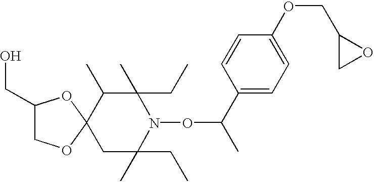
C1C(CC)(C)N(OC(C2=CC=C(OCC3CO3)C=C2)C)C(CC)(C)C(C)C12OCC(CO)O2
